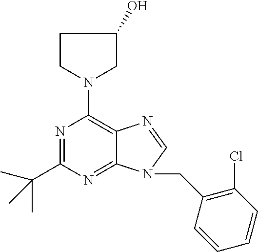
N1=C(C(C)(C)C)N=C2C(=C1N1CC(O)CC1)N=CN2CC1=C(Cl)C=CC=C1
